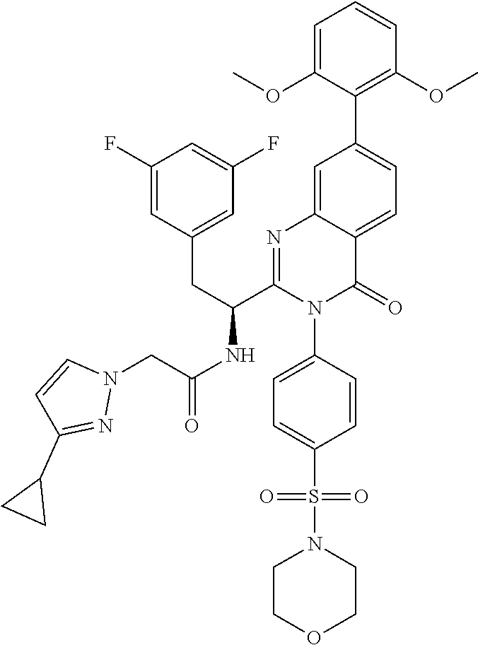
C1=C(OC)C(C2=CC=C3C(=C2)N=C(C(CC2=CC(F)=CC(F)=C2)NC(=O)CN2C=CC(C4CC4)=N2)N(C2=CC=C(S(N4CCOCC4)(=O)=O)C=C2)C3=O)=C(OC)C=C1
